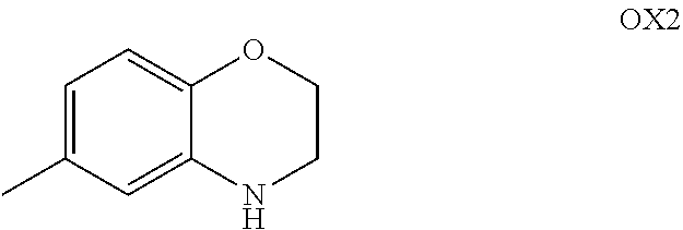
C1=C(C)C=C2C(=C1)OCCN2
